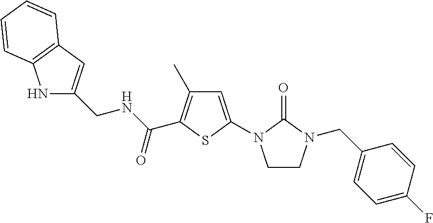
N1C2=C(C=C1CNC(C1=C(C)C=C(N3CCN(CC4=CC=C(F)C=C4)C3=O)S1)=O)C=CC=C2
